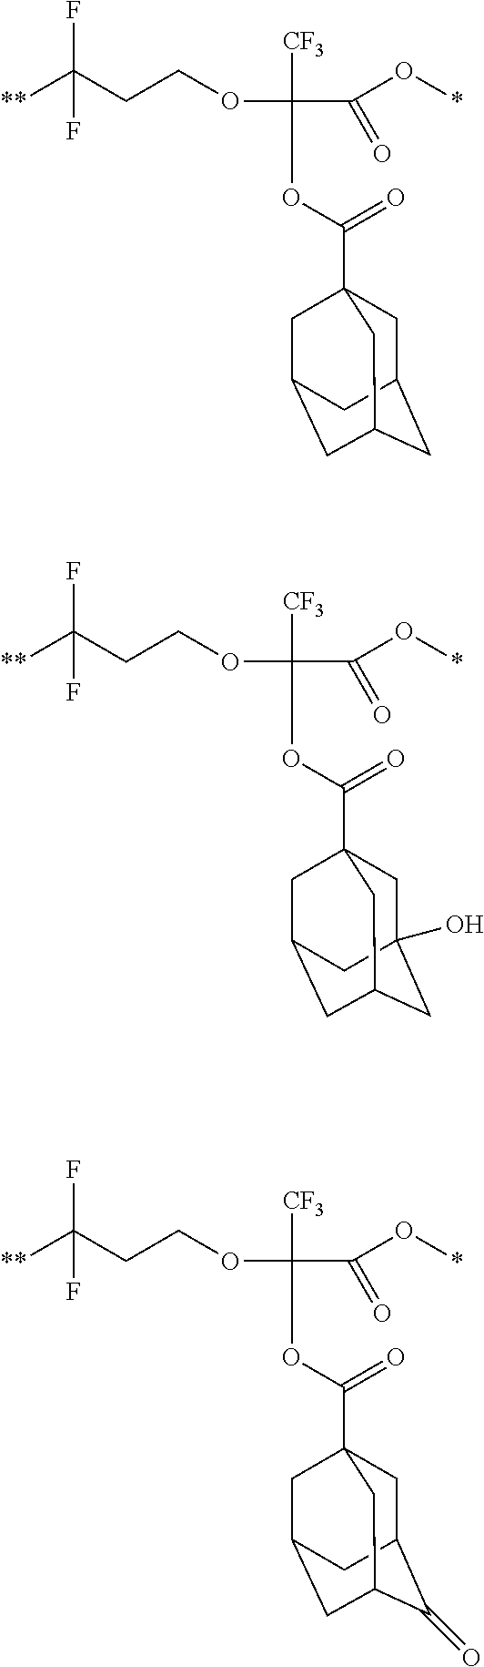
[**]C(CCOC([CF3])(OC(=O)C12CC3CC(CC(C1)C3)C2)C(O*)=O)(F)F.[**]C(CCOC([CF3])(OC(=O)C12CC3(O)CC(CC(C1)C3)C2)C(O*)=O)(F)F.[**]C(CCOC([CF3])(OC(=O)C12CC3C(=O)C(CC(C1)C3)C2)C(O*)=O)(F)F
